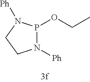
N1([Ph])P(OCC)N([Ph])CC1
